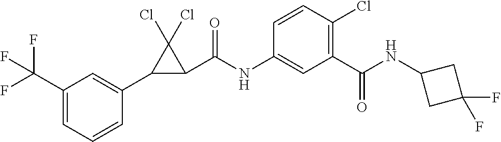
C1(C(F)(F)F)=CC=CC(C2C(C(NC3=CC(C(NC4CC(F)(F)C4)=O)=C(Cl)C=C3)=O)C2(Cl)Cl)=C1
